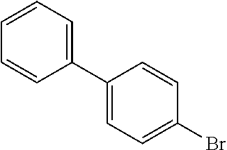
C1=CC=C(C2=CC=C(Br)C=C2)C=C1
